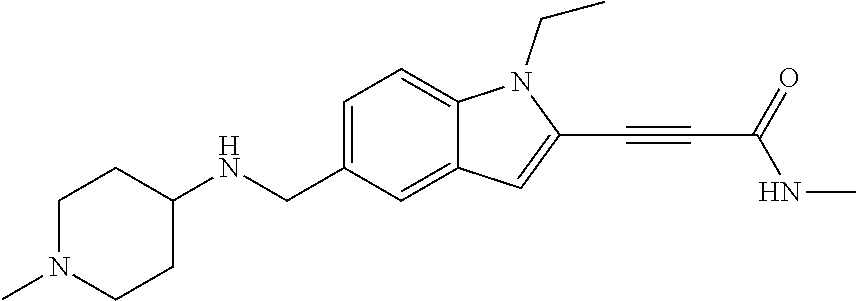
C1=C(CNC2CCN(C)CC2)C=C2C(=C1)N(CC)C(C#CC(NC)=O)=C2
